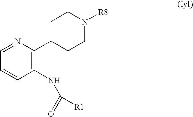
C1C(C2=C(NC(=O)[R1])C=CC=N2)CCN([R8])C1
